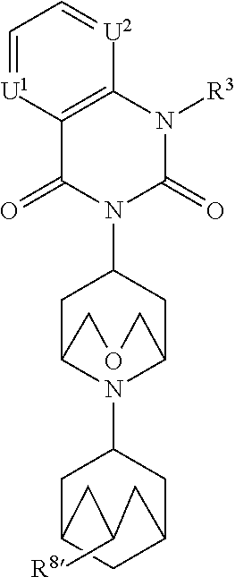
C12=C(N([R3])C(=O)N(C3CC4N(C5CC6CC(C5)CC([R8])C6)C(C3)COC4)C1=O)[U2]=CC=[U1]2
